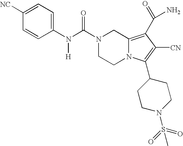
C1([NC])=CC=C(N(C(N2CCN3C(=C(C(N)=O)C([CN])=C3C3CCN(S(C)(=O)=O)CC3)C2)=O)[H])C=C1
